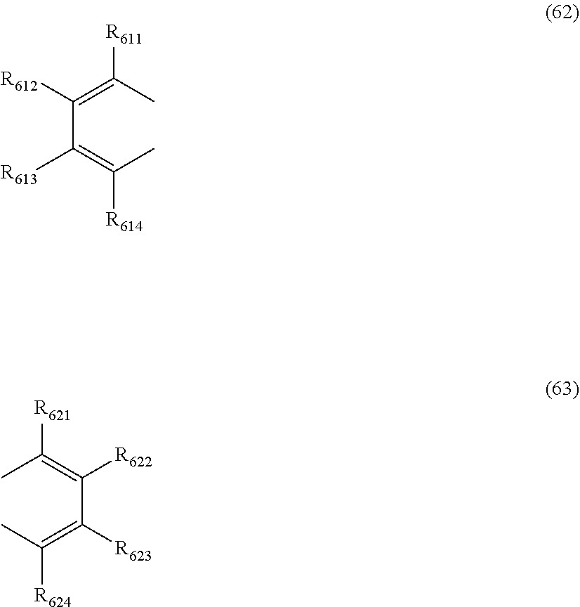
CC(=C(C(=C(C)[R611])[R612])[R613])[R614].CC(=C(C(=C(C)[R624])[R623])[R622])[R621]
